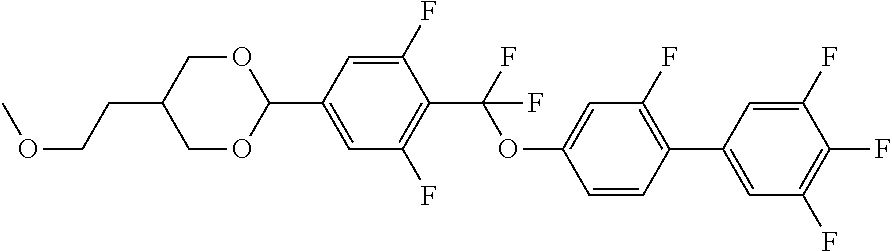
COCCC1COC(C2=CC(F)=C(C(F)(OC3=CC(F)=C(C4=CC(F)=C(F)C(F)=C4)C=C3)F)C(F)=C2)OC1
